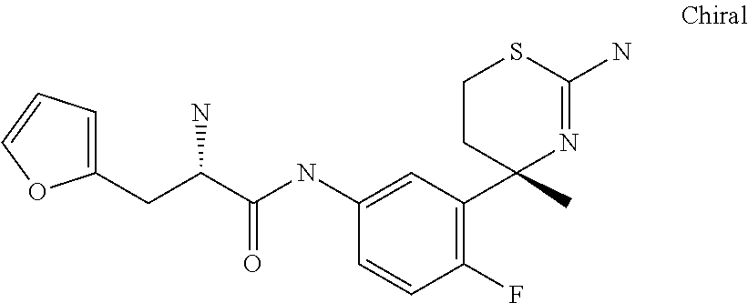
C1CC(C)(C2=C(F)C=CC(NC(C(CC3=CC=CO3)N)=O)=C2)N=C(N)S1
